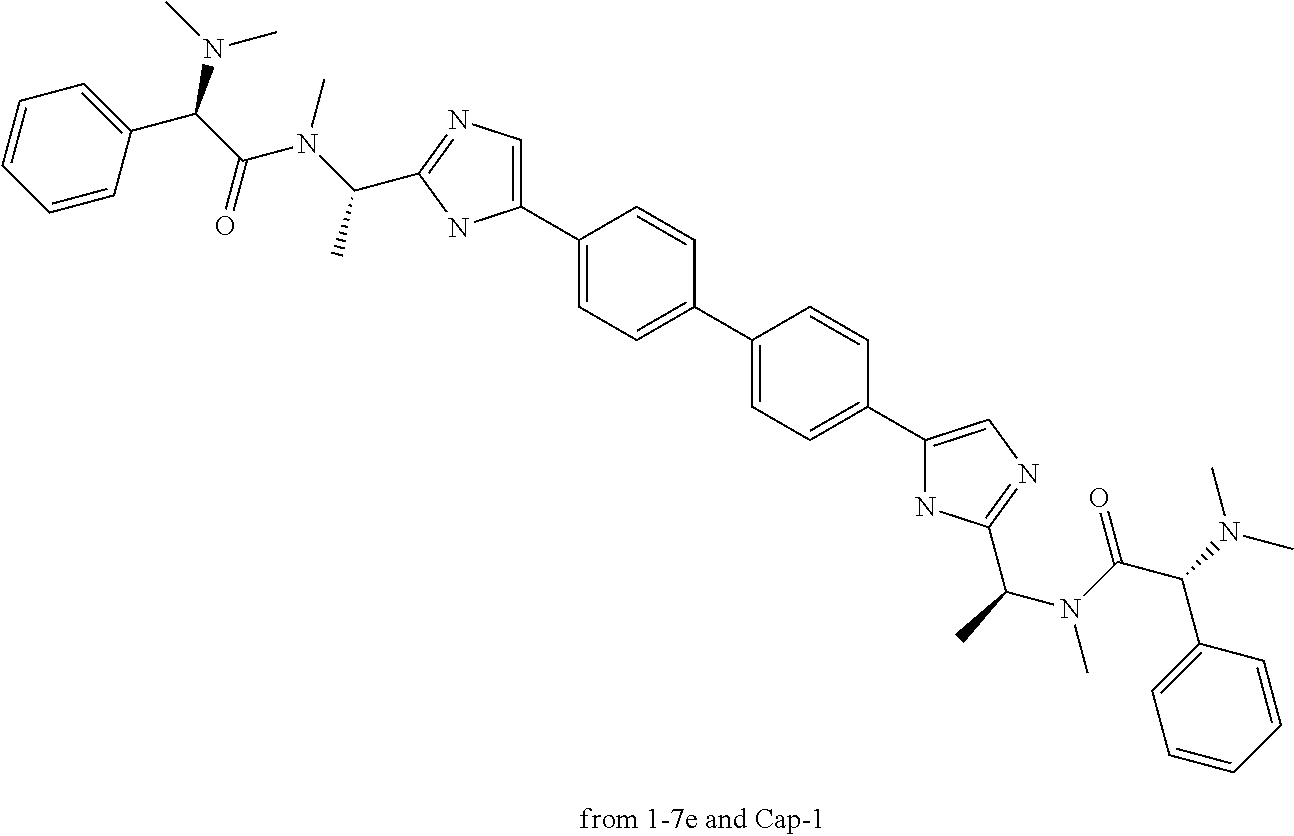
C1(C2=CC=C(C3=CC=C(C4=CN=C(C(N(C)C(C(C5=CC=CC=C5)N(C)C)=O)C)N4)C=C3)C=C2)=CN=C(C(C)N(C)C(=O)C(N(C)C)C2=CC=CC=C2)N1
